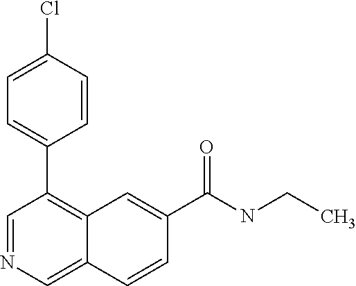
C1(Cl)=CC=C(C2=C3C(=CN=C2)C=CC(C(NCC)=O)=C3)C=C1
